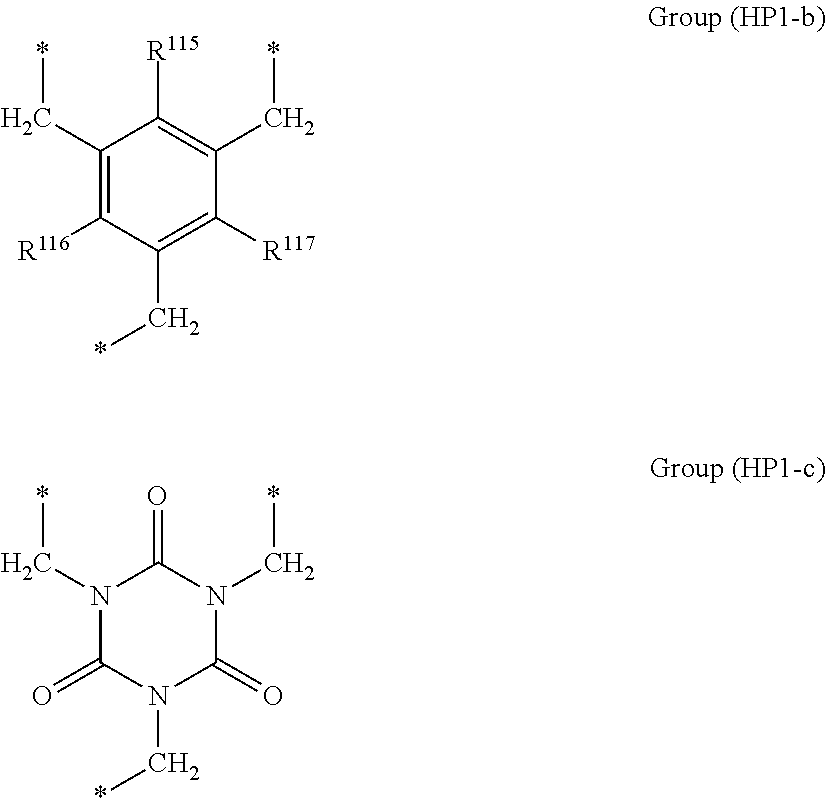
C1(C*)=C([R116])C(C*)=C([R117])C(C*)=C1[R115].N1(C*)C(=O)N(C*)C(=O)N(C*)C1=O
